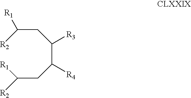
C(C([R4])CC([R1])[R2])([R3])CC([R2])[R1]
